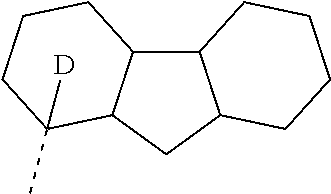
C12C3C(CC1C([D])(C)CCC2)CCCC3
